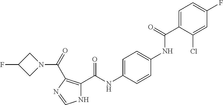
C1=C(C(NC2=CC=C(NC(C3=C(C(=O)N4CC(F)C4)N=CN3)=O)C=C2)=O)C(Cl)=CC(F)=C1
